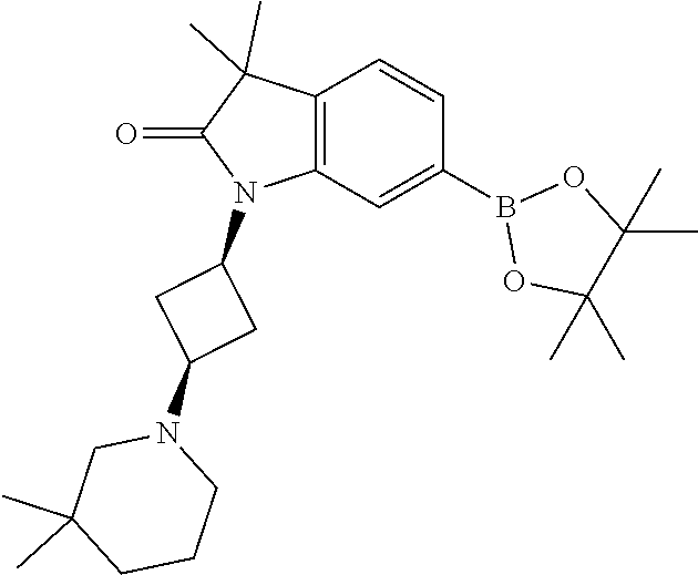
C12=C(C=C(B3OC(C)(C)C(C)(C)O3)C=C1)N(C1CC(N3CC(C)(C)CCC3)C1)C(=O)C2(C)C
